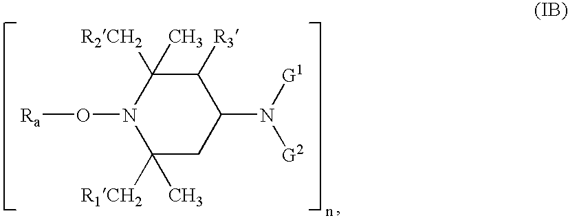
[Ra]ON1C([R2CH2])(C)C([R3])C(N([G1])[G2])CC1([R1CH2])C
